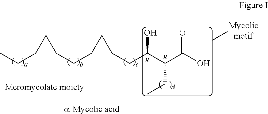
C1(CC)C(CC2C(CC(C(C(O)=O)CC)O)C2)C1.[R].[R]
